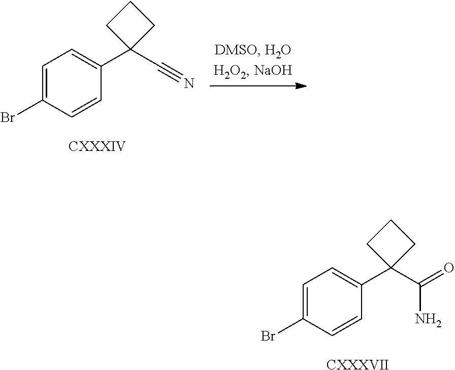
C1=C(Br)C=CC(C2(C(=O)N)CCC2)=C1.[CXXXVII].C1=C(Br)C=CC(C2(C#N)CCC2)=C1.[CXXXIV]
